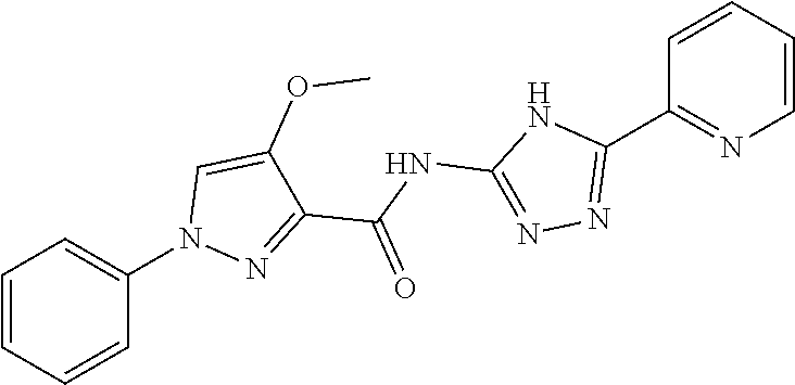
C1=CC=CC(C2=NN=C(NC(C3=NN(C4=CC=CC=C4)C=C3OC)=O)N2)=N1
